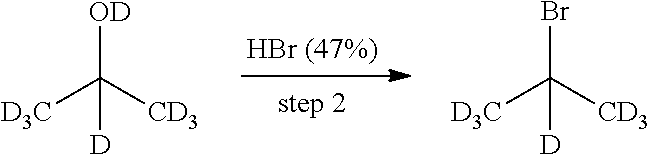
[HBr (47%)].[D3C]C([CD3])(Br)[D].[D3C]C([CD3])([OD])[D]
